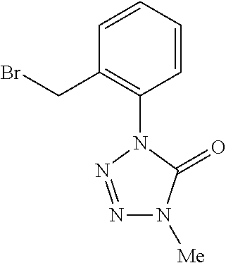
C1=CC=CC(CBr)=C1N1N=NN([Me])C1=O
